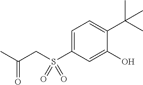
C1=C(S(CC(C)=O)(=O)=O)C=C(O)C(C(C)(C)C)=C1
